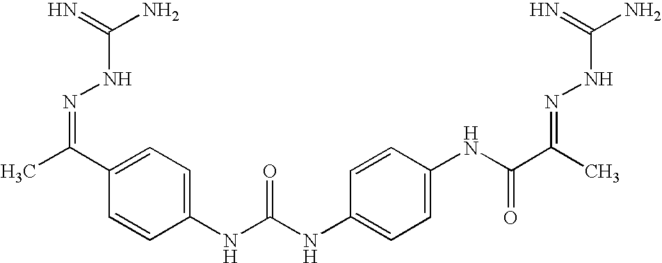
C1(NC(=O)NC2=CC=C(NC(C(C)=NNC(=N)N)=O)C=C2)=CC=C(C(C)=NNC(N)=N)C=C1
